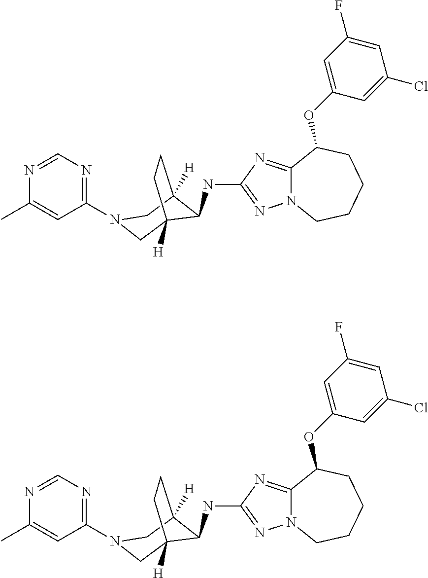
N(C1C2([H])CN(C3=NC=NC(C)=C3)CC1([H])CC2)C1=NN2C(=N1)C(OC1=CC(F)=CC(Cl)=C1)CCCC2.N(C1C2([H])CN(C3=NC=NC(C)=C3)CC1([H])CC2)C1=NN2C(=N1)C(OC1=CC(F)=CC(Cl)=C1)CCCC2
